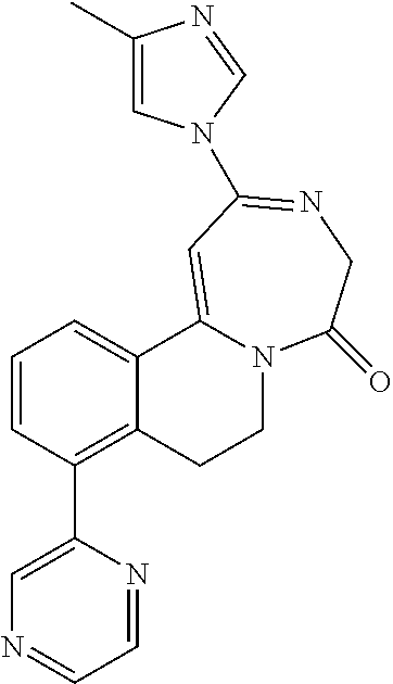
C1=CC(C2=CN=CC=N2)=C2C(=C1)C1=CC(N3C=C(C)N=C3)=NCC(=O)N1CC2
